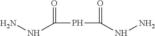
C(PC(=O)NN)(NN)=O
